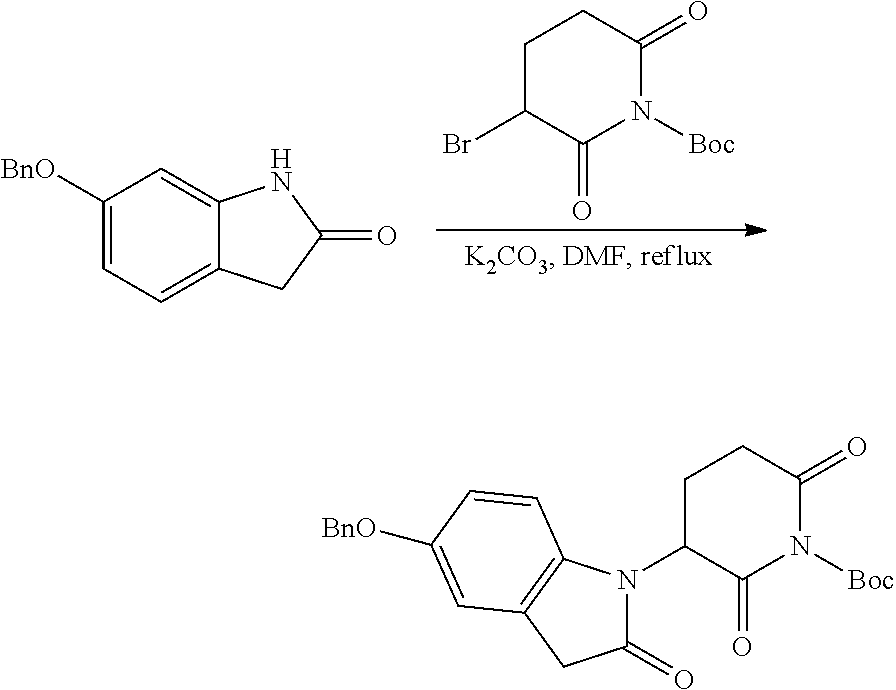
C1([BnO])=CC=C2C(=C1)NC(=O)C2.C1C(Br)C(=O)N([Boc])C(=O)C1.C1C(N2C(=O)CC3=C2C=CC([BnO])=C3)C(=O)N([Boc])C(=O)C1
